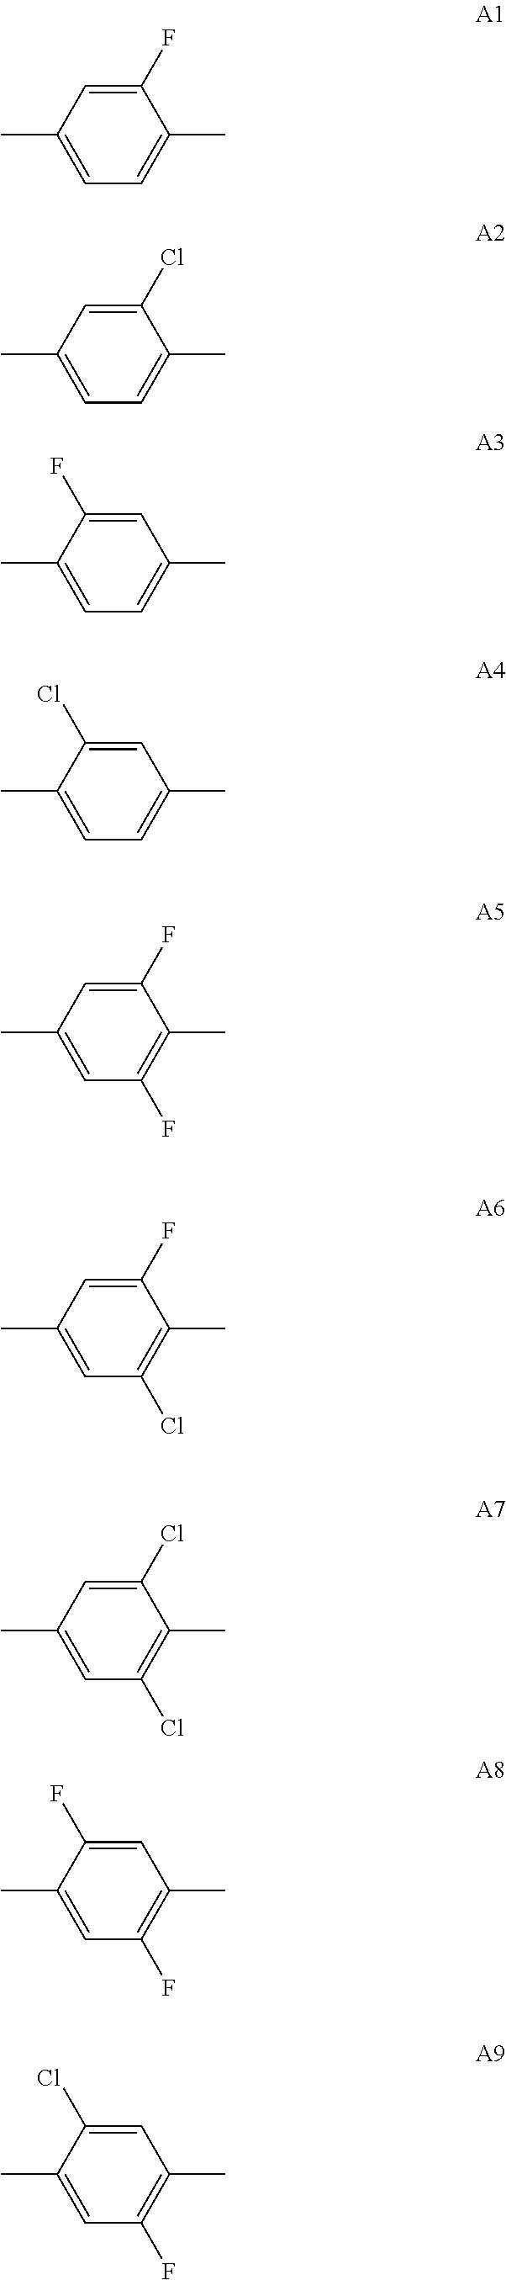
C1(F)=CC(C)=CC=C1C.C1(Cl)=CC(C)=CC=C1C.C1(F)=CC(C)=CC=C1C.C1(Cl)=CC(C)=CC=C1C.C1(F)=CC(C)=CC(F)=C1C.C1(F)=CC(C)=CC(Cl)=C1C.C1(Cl)=CC(C)=CC(Cl)=C1C.C1(F)=CC(C)=C(F)C=C1C.C1(Cl)=CC(C)=C(F)C=C1C
